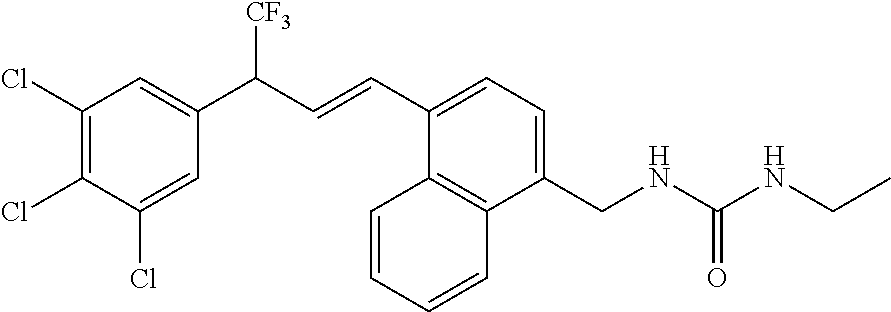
C1(Cl)=C(Cl)C(Cl)=CC(C([CF3])C=CC2=CC=C(CNC(NCC)=O)C3=C2C=CC=C3)=C1
